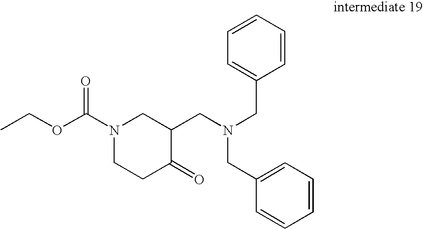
CCOC(N1CC(CN(CC2=CC=CC=C2)CC2=CC=CC=C2)C(=O)CC1)=O
